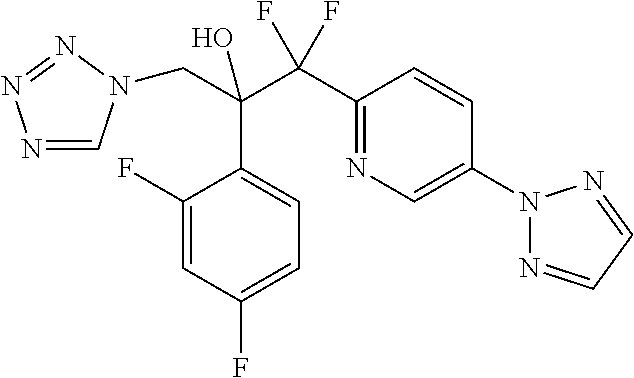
N1=CN(CC(O)(C(C2=NC=C(N3N=CC=N3)C=C2)(F)F)C2=CC=C(F)C=C2F)N=N1
